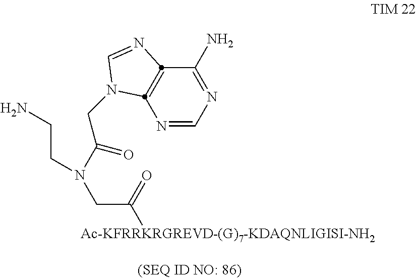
N1=CN=C(N)C2=C1N(CC(=O)N(CCN)CC(=O)[Ac-KFRRKRGREVD-(G)7-KDAQNLIGISI-NH2])C=N2
